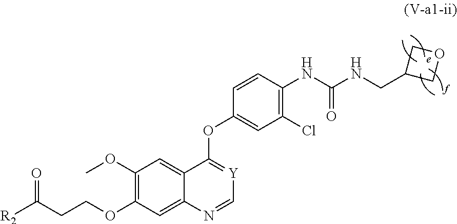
C1(OC)=C(OCCC([R2])=O)C=C2C(=C1)C(OC1=CC(Cl)=C(NC(NCC3COC3)=O)C=C1)=[Y]C=N2
